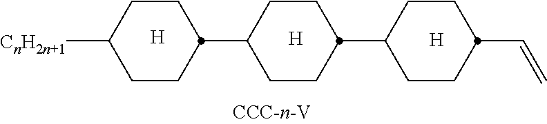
[H].[H].[H].C1CC([CnH2n+1])CCC1C1CCC(C2CCC(C=C)CC2)CC1
